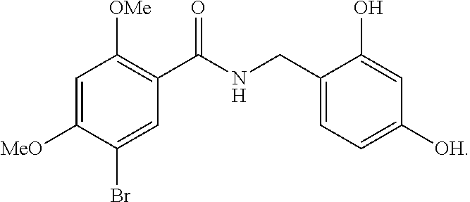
C1=C([MeO])C(Br)=CC(C(NCC2=CC=C([OH])C=C2O)=O)=C1[OMe]
